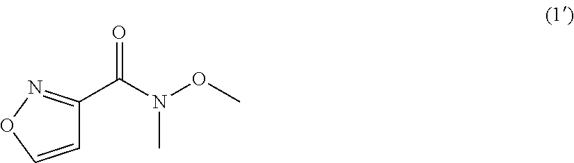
C1=CON=C1C(=O)N(C)OC
